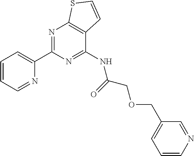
C1=CC=NC(C2=NC3=C(C(NC(=O)COCC4=CC=CN=C4)=N2)C=CS3)=C1
